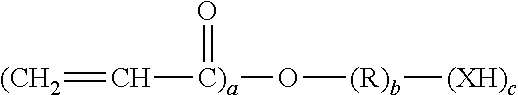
[(CH2]=C[C)a](=O)O[(R)b][(XH)c]
